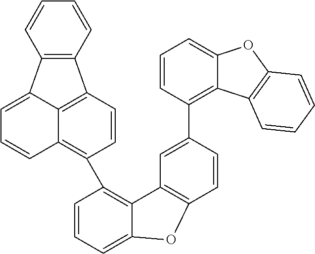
C1=CC=C2C(=C1C1=C3C=CC=C4C5=C(C(=C34)C=C1)C=CC=C5)C1=C(C=CC(C3=C4C(=CC=C3)OC3=C4C=CC=C3)=C1)O2
